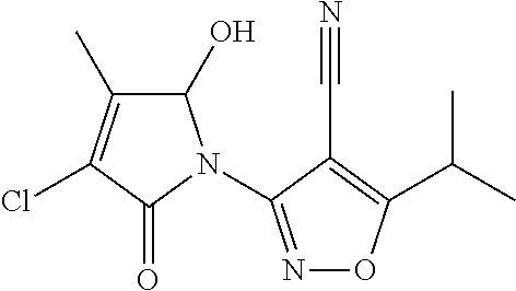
C1(O)C(C)=C(Cl)C(=O)N1C1=NOC(C(C)C)=C1C#N
